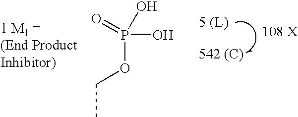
O=P(O)(O)OCC.[542 (C)]
